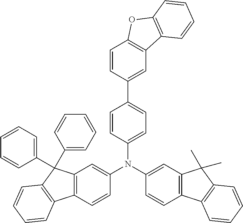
C12=C(C=CC(N(C3=CC4=C(C=C3)C3=C(C4(C)C)C=CC=C3)C3=CC=C(C4=CC5=C(C=C4)OC4=C5C=CC=C4)C=C3)=C1)C1=C(C2(C2=CC=CC=C2)C2=CC=CC=C2)C=CC=C1
